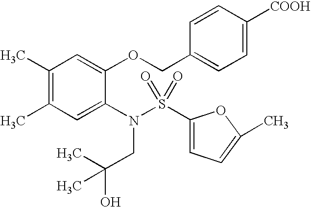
C1(C)=C(C)C=C(N(S(=O)(=O)C2=CC=C(C)O2)CC(O)(C)C)C(OCC2=CC=C([COOH])C=C2)=C1
